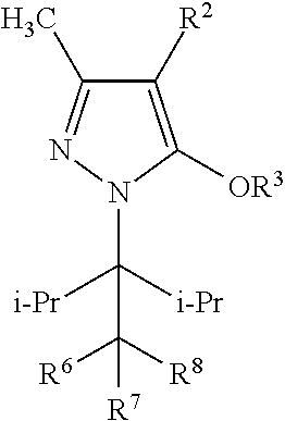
C1([R2])=C([OR3])N(C([i-Pr])([i-Pr])C([R8])([R6])[R7])N=C1C
